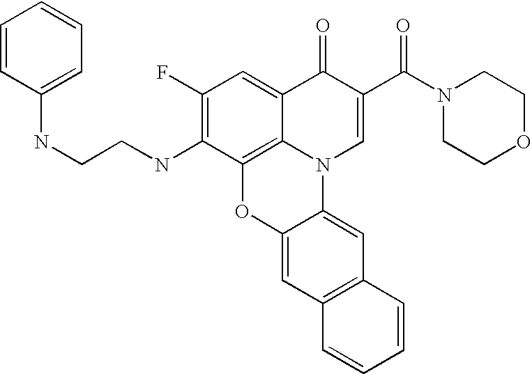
C12=C3C(=CC(F)=C1NCCNC1=CC=CC=C1)C(=O)C(C(N1CCOCC1)=O)=CN3C1=CC3=C(C=C1O2)C=CC=C3
